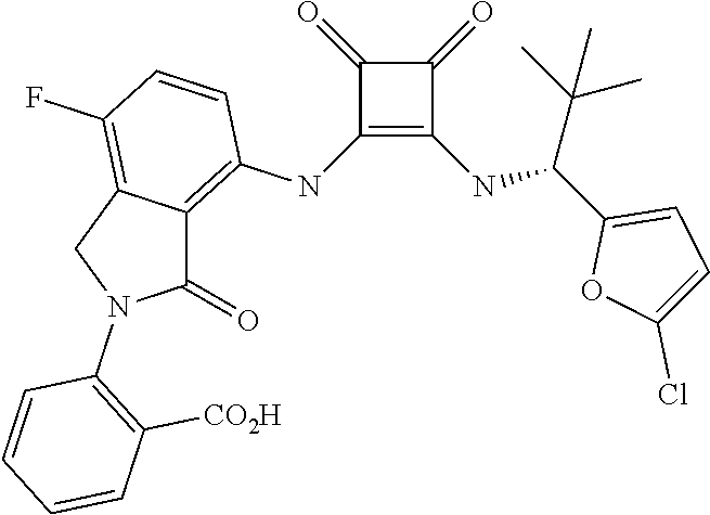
C1(NC2=C3C(=C(F)C=C2)CN(C2=C([CO2H])C=CC=C2)C3=O)=C(NC(C2=CC=C(Cl)O2)C(C)(C)C)C(=O)C1=O
